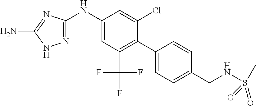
C1(NC2=CC(C(F)(F)F)=C(C3=CC=C(CNS(C)(=O)=O)C=C3)C(Cl)=C2)=NNC(N)=N1
